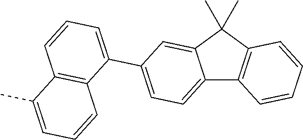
C12=CC=C(C3=CC=CC4=C3C=CC=C4C)C=C1C(C)(C)C1=C2C=CC=C1
